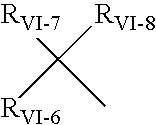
[RVI-6]C([RVI-8])([RVI-7])C
